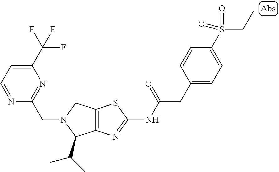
C12=C(N=C(NC(CC3=CC=C(S(CC)(=O)=O)C=C3)=O)S1)C(C(C)C)N(CC1=NC(C(F)(F)F)=CC=N1)C2
